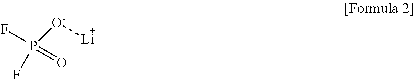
FP(F)([O-][Li])=O
